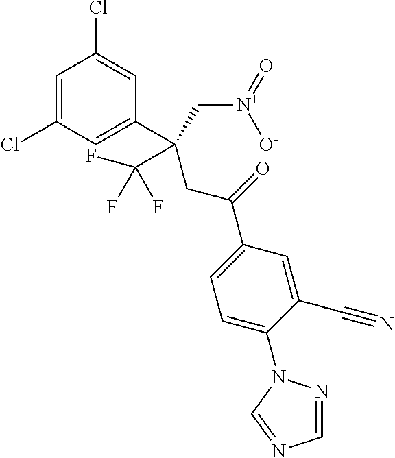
C1=C(Cl)C=C(C(C[N+](=O)[O-])(CC(=O)C2=CC=C(N3N=CN=C3)C(C#N)=C2)C(F)(F)F)C=C1Cl
